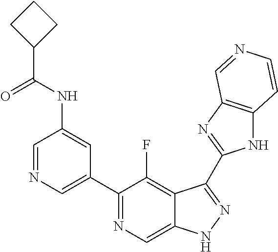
C1=NC=C(C2=NC=C3C(=C2F)C(C2=NC4=C(N2)C=CN=C4)=NN3)C=C1NC(C1CCC1)=O
